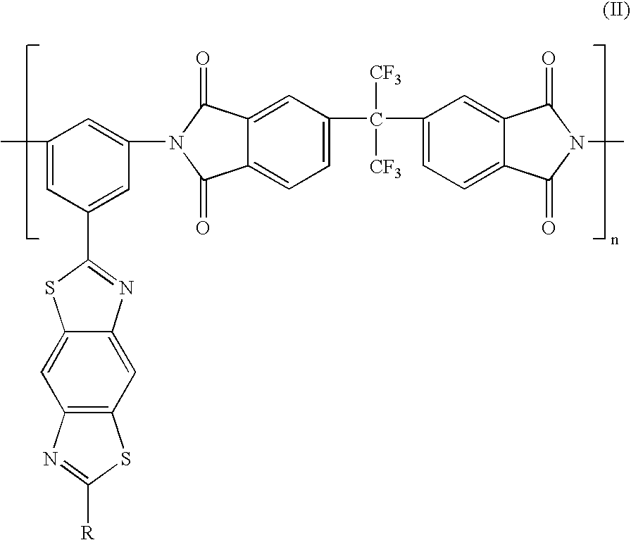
C1(C)=CC(C2=NC3=CC4=C(C=C3S2)N=C([R])S4)=CC(N2C(=O)C3=CC(C([CF3])([CF3])C4=CC=C5C(=C4)C(=O)N(C)C5=O)=CC=C3C2=O)=C1
